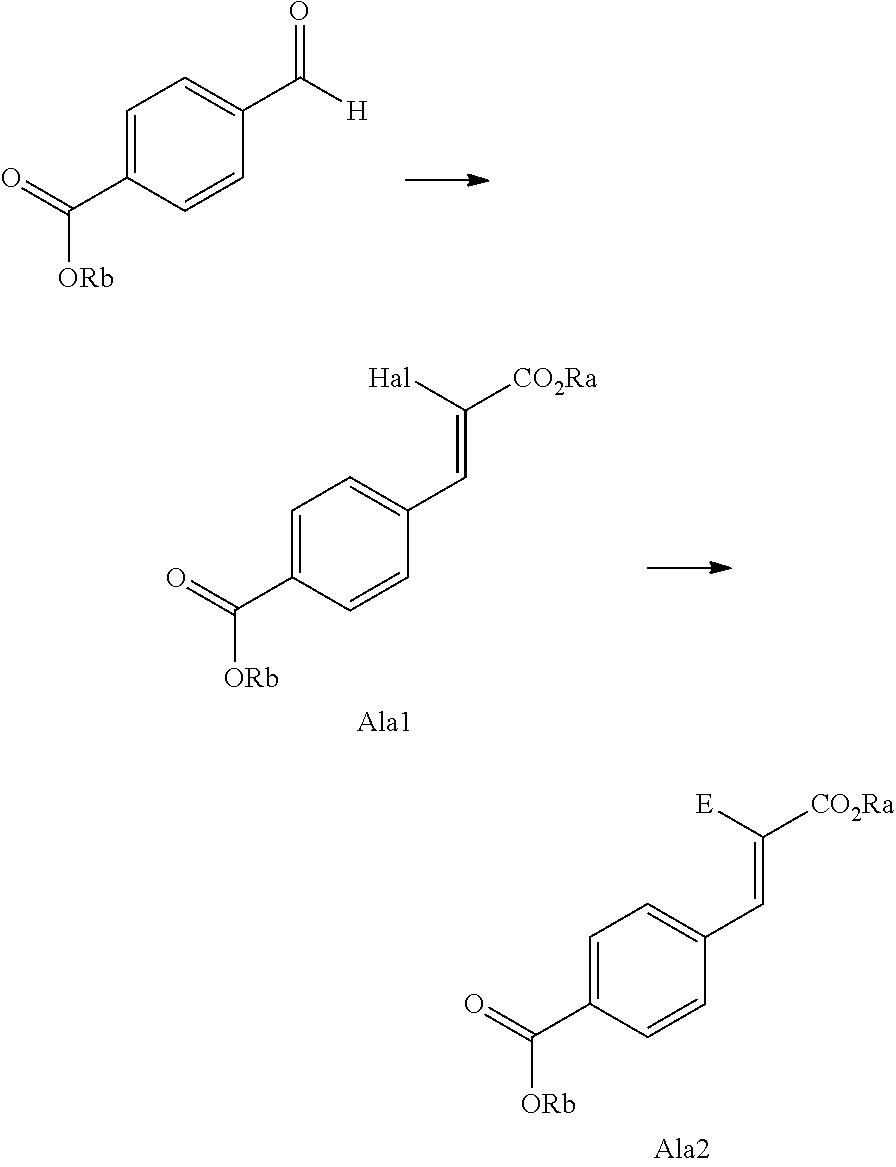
C1=C(C(=O)[ORb])C=CC(C([H])=O)=C1.C1=C(C(=O)[ORb])C=CC(C=C([CO2Ra])[Hal])=C1.C1=C(C(=O)[ORb])C=CC(C=C([CO2Ra])[E])=C1
